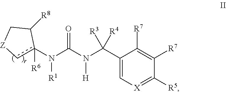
C1(C(N(C(N(c2([R6])c[Z]CC2[R8])[R1])=O)[H])([R3])[R4])=C[X]=C([R5])C([R7])=C1[R7]
